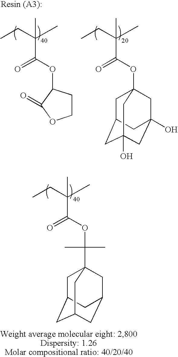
CCC(C)(C)C(OC1CCOC1=O)=O.CCC(C)(C)C(OC12CC3CC(O)(CC(O)(C1)C3)C2)=O.CCC(C)(C)C(OC(C12CC3CC(CC(C1)C3)C2)(C)C)=O
